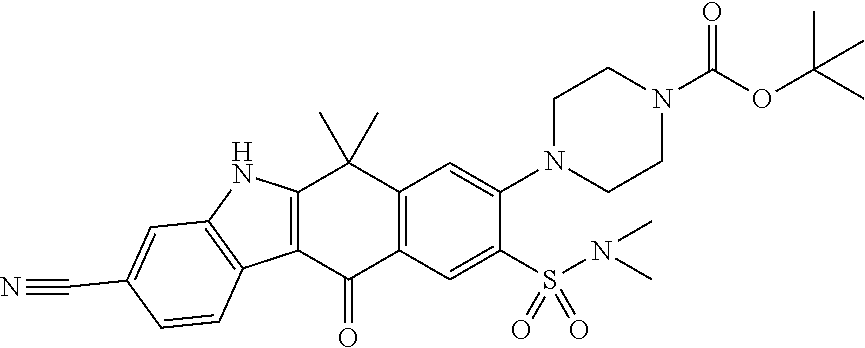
C1=C(N2CCN(C(=O)OC(C)(C)C)CC2)C(S(N(C)C)(=O)=O)=CC2=C1C(C)(C)C1=C(C3=C(N1)C=C(C#N)C=C3)C2=O
